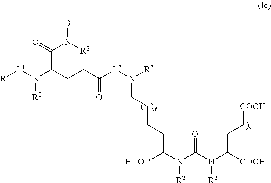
[R][L1]N(C(CCC([L2]N([R2])CCCCC(N(C(N([R2])C(CC[COOH])[COOH])=O)[R2])[HOOC])=O)C(=O)N(B)[R2])[R2]
